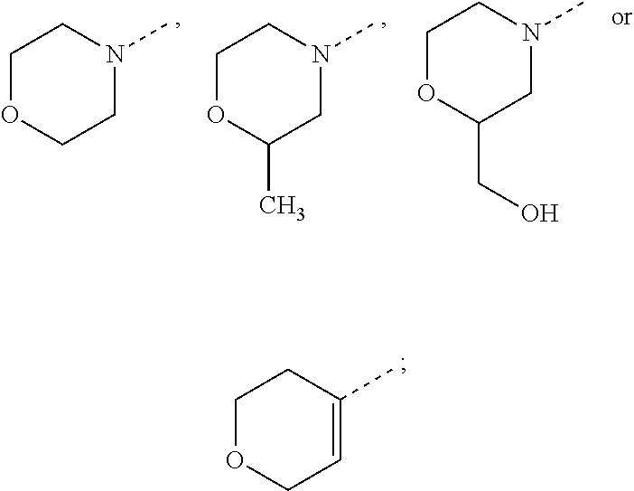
C1OCC=C(C)C1.C1OCCN(C)C1.C1OC(C)CN(C)C1.C1OC(CO)CN(C)C1
